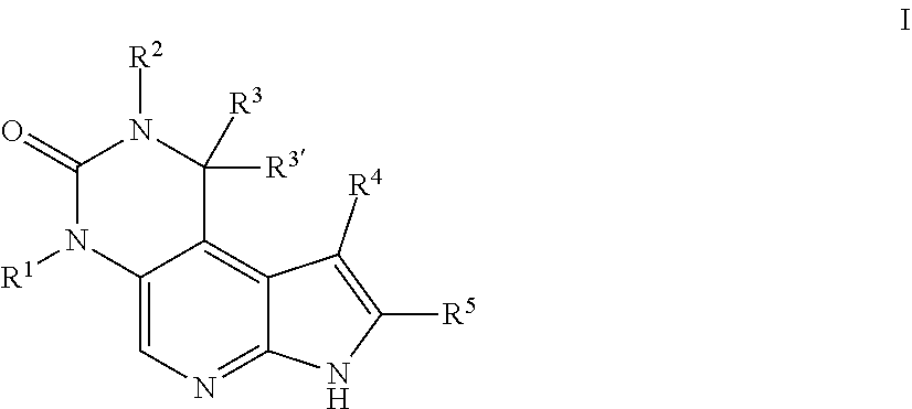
N1([R2])C(=O)N([R1])C2=CN=C3C(=C2C1([R3])[R3])C([R4])=C([R5])N3
